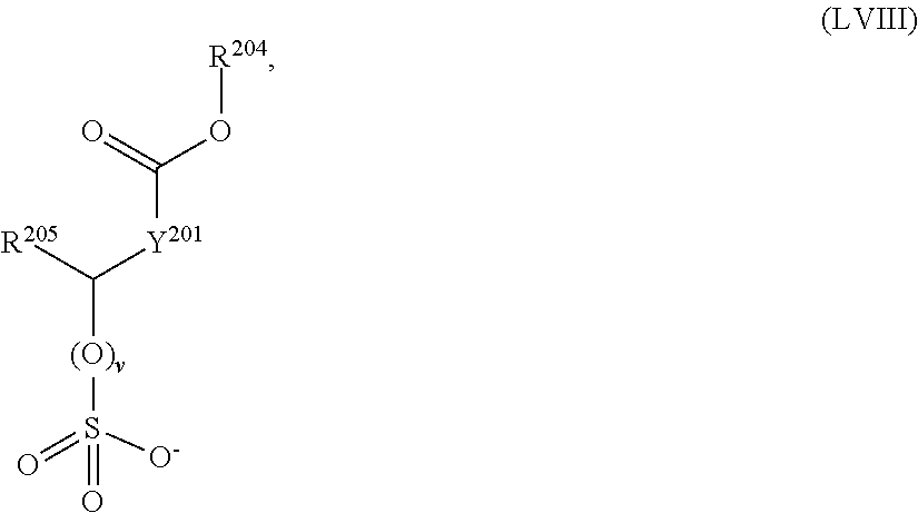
O=C(O[R204])[Y201]C([(O)v]S(=O)([O-])=O)[R205]
